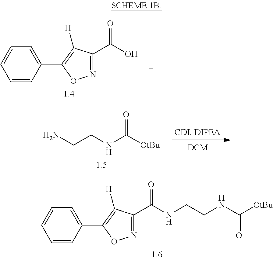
N1=C(C(O)=O)C([H])=C(C2=CC=CC=C2)O1.C(CNC([OtBu])=O)N.N1=C(C(NCCNC([OtBu])=O)=O)C([H])=C(C2=CC=CC=C2)O1
